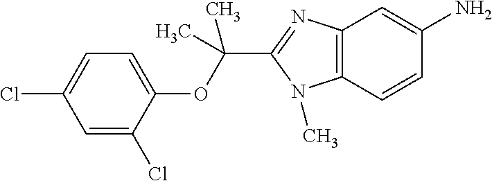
C1(Cl)=CC(Cl)=CC=C1OC(C1=NC2=C(N1C)C=CC(N)=C2)(C)C
